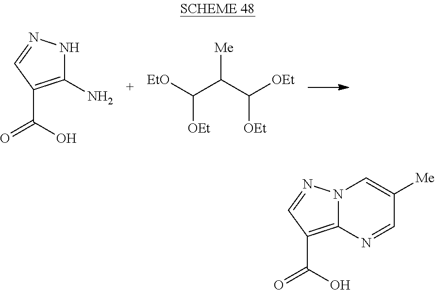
C1(N)=C(C(O)=O)C=NN1.[EtO]C(C(C([OEt])[OEt])[Me])[OEt].C12=C(C(O)=O)C=NN1C=C([Me])C=N2
